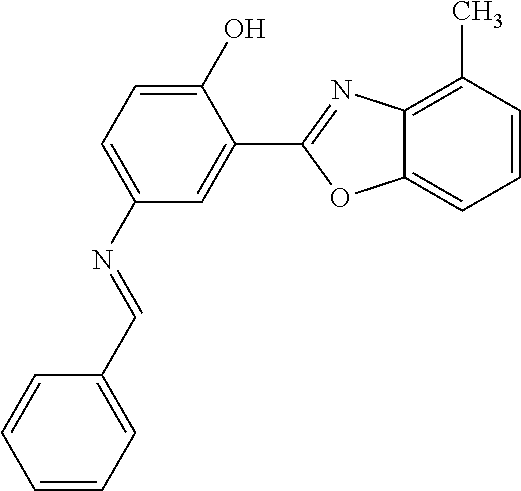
C12=C(C)C=CC=C1OC(C1=CC(N=CC3=CC=CC=C3)=CC=C1O)=N2
